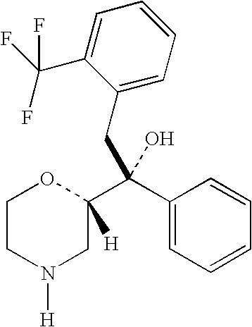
C1CN([H])CC(C(C2=CC=CC=C2)(O)CC2=CC=CC=C2C(F)(F)F)([H])O1
